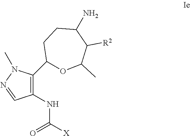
C1(NC([X])=O)=C(C2OC(C)C([R2])C(N)CC2)N(C)N=C1
